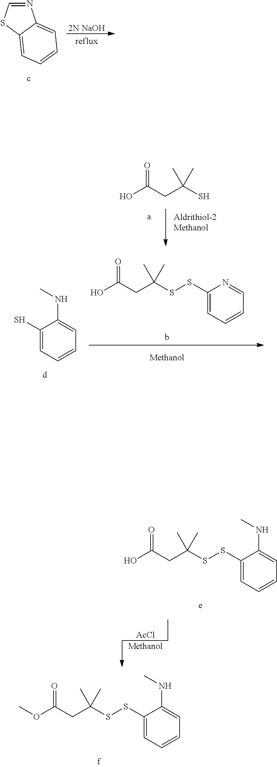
N1=CSC2=CC=CC=C12.[2N NaOH].C1(SSC(CC(O)=O)(C)C)=CC=CC=C1NC.C1(SSC(CC(OC)=O)(C)C)=CC=CC=C1NC.[AcCl].[Methanol].C1(S)=CC=CC=C1NC.C1(SSC(CC(O)=O)(C)C)=CC=CC=N1.SC(CC(O)=O)(C)C
